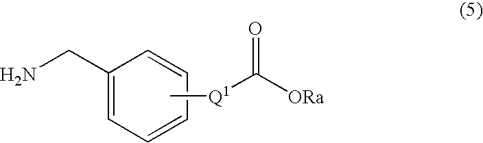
C[Q1]C([ORa])=O.NCC1=CC=CC=C1
